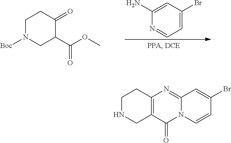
C1(N)=CC(Br)=CC=N1.C1(C(OC)=O)C(=O)CCN([Boc])C1.C1NCC2=C(C1)N=C1N(C2=O)C=CC(Br)=C1
